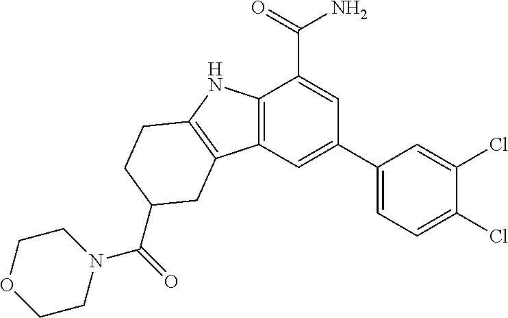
C12=C(C=C(C3=CC=C(Cl)C(Cl)=C3)C=C1C(=O)N)C1=C(N2)CCC(C(N2CCOCC2)=O)C1
